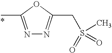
N1=C(C)OC(CS(C)(=O)=O)=N1
